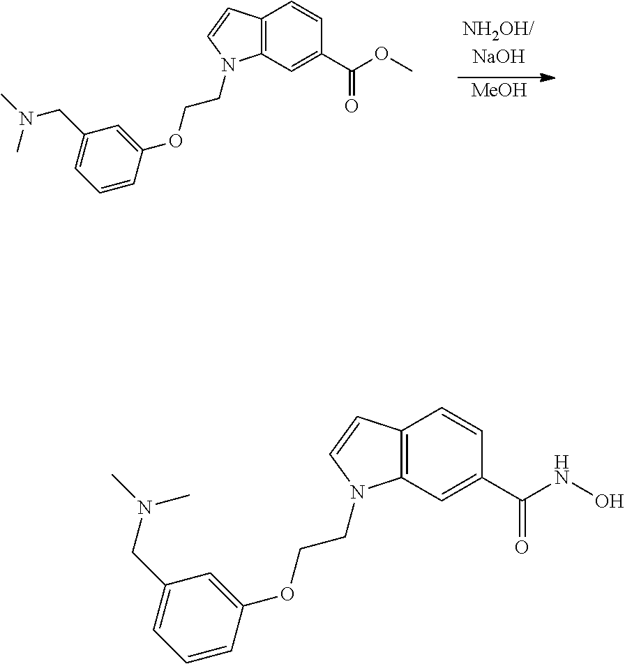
[MeOH].C12=C(C=C(C(OC)=O)C=C1)N(CCOC1=CC(CN(C)C)=CC=C1)C=C2.C12=C(C=C(C(NO)=O)C=C1)N(CCOC1=CC(CN(C)C)=CC=C1)C=C2
